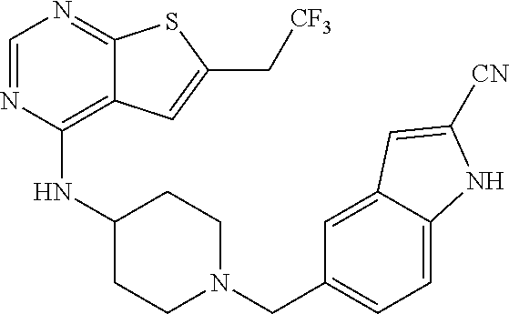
C1=NC(NC2CCN(CC3=CC=C4C(=C3)C=C([CN])N4)CC2)=C2C(=N1)SC(C[CF3])=C2
